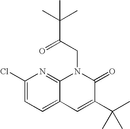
C1(Cl)=CC=C2C(=N1)N(CC(C(C)(C)C)=O)C(=O)C(C(C)(C)C)=C2
